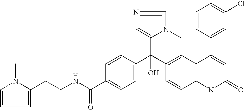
C1=C(C(NCCC2=CC=CN2C)=O)C=CC(C(C2=CC3=C(C=C2)N(C)C(=O)C=C3C2=CC(Cl)=CC=C2)(C2=CN=CN2C)O)=C1
